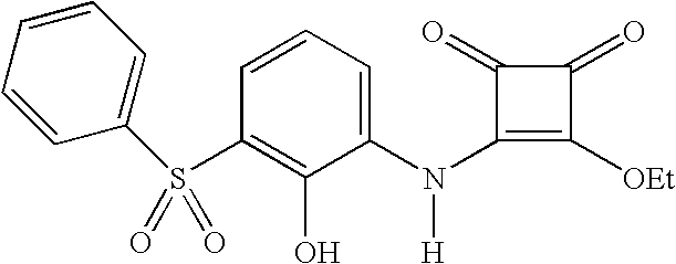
S(C1=C(O)C(N(C2=C([OEt])C(=O)C2=O)[H])=CC=C1)(=O)(=O)C1=CC=CC=C1
